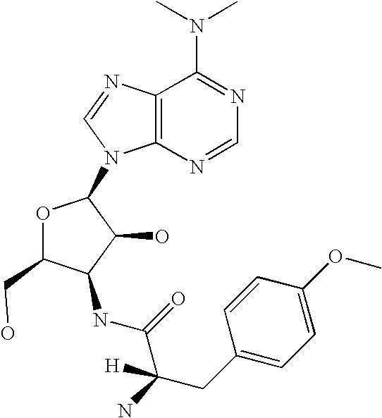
C12=C(N=CN=C1N(C)C)N(C1OC(CO)C(NC(=O)C(N)(CC3=CC=C(OC)C=C3)[H])C1O)C=N2
